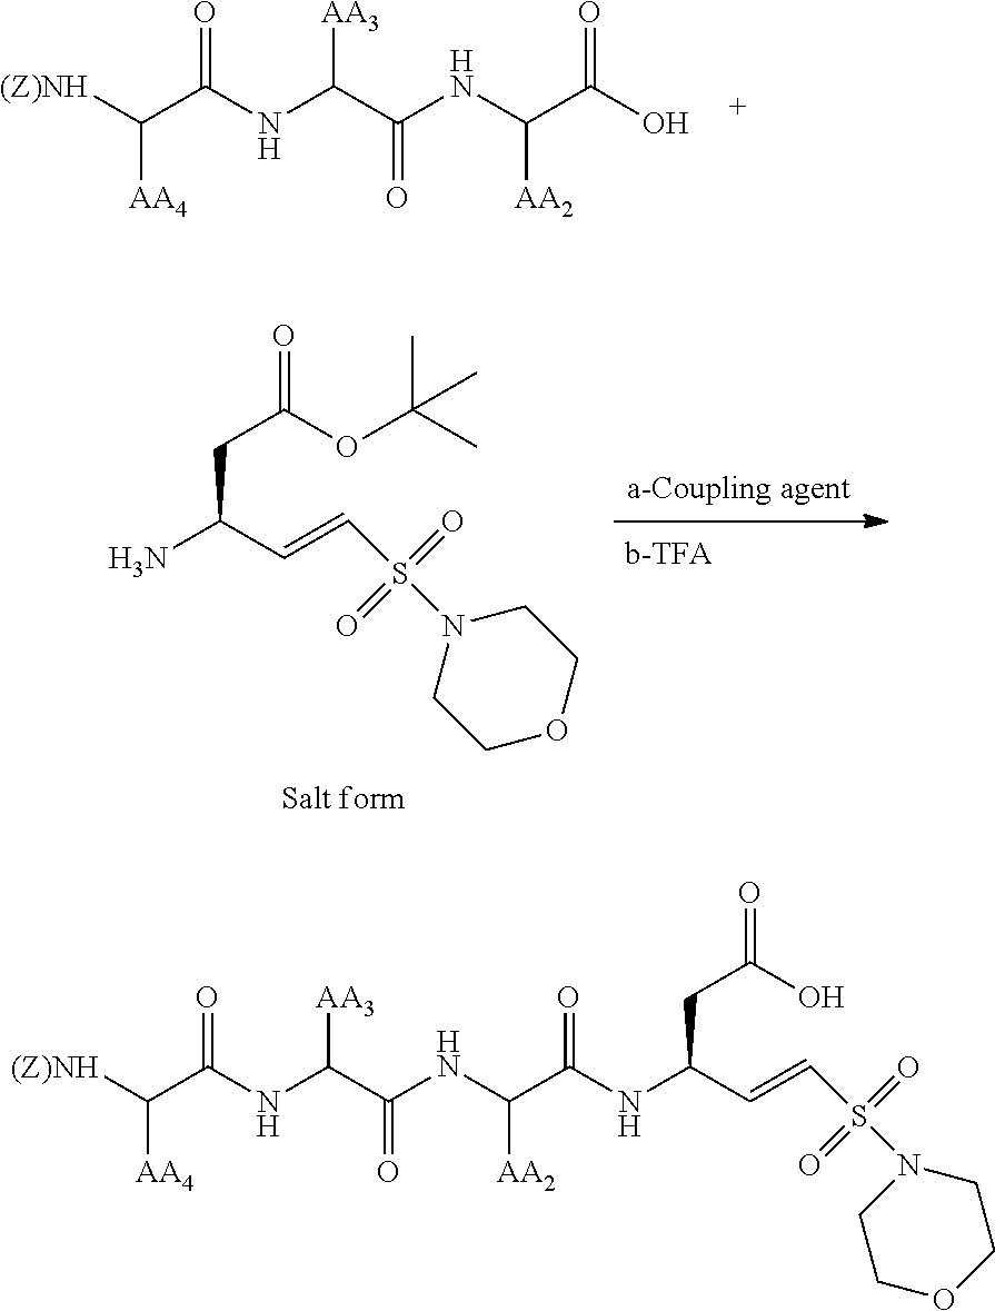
[(Z)NH]C(C(NC(C(NC(C(O)=O)[AA2])=O)[AA3])=O)[AA4].NC(C=CS(N1CCOCC1)(=O)=O)CC(=O)OC(C)(C)C.[(Z)NH]C(C(NC(C(NC(C(=O)NC(C=CS(N1CCOCC1)(=O)=O)CC(=O)O)[AA2])=O)[AA3])=O)[AA4]
